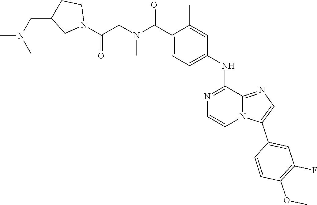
C1(NC2=CC=C(C(N(CC(N3CC(CN(C)C)CC3)=O)C)=O)C(C)=C2)=NC=CN2C1=NC=C2C1=CC(F)=C(OC)C=C1
